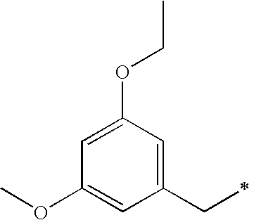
COC1=CC(CC)=CC(OCC)=C1
